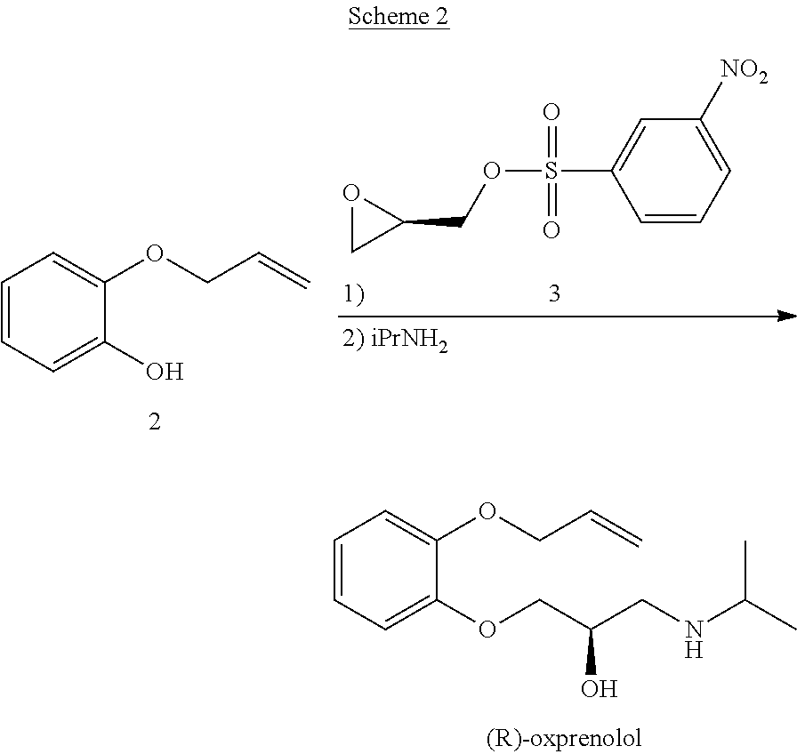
C1=CC=C(OCC(CNC(C)C)O)C(OCC=C)=C1.C1=CC=C(O)C(OCC=C)=C1.C1=CC=C([NO2])C=C1S(OCC1OC1)(=O)=O
